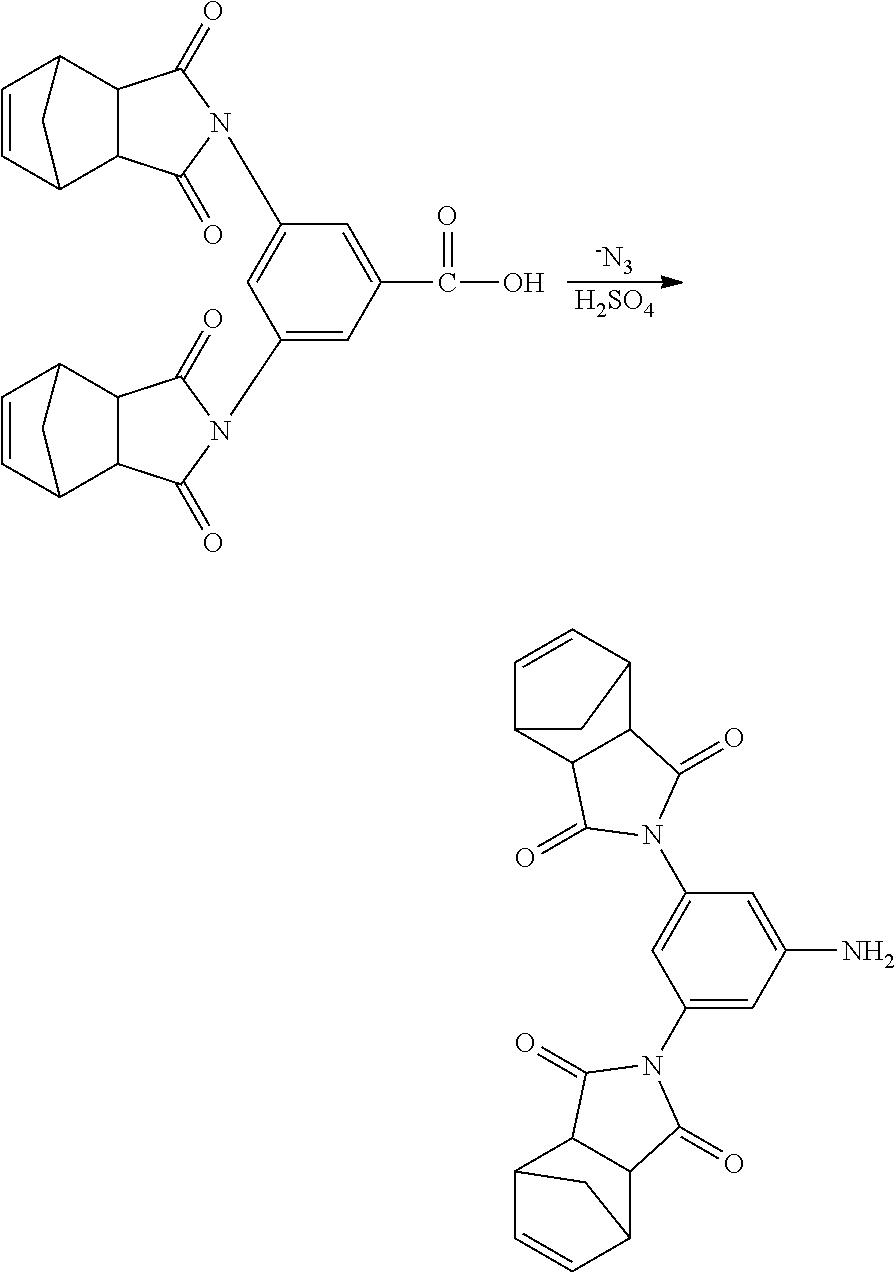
C1=CC2C3C(C1C2)C(=O)N(C1=CC(N2C(=O)C4C5C=CC(C4C2=O)C5)=CC(C(=O)O)=C1)C3=O.[-N3].[H2SO4].C1=C(N)C=C(N2C(=O)C3C4C=CC(C3C2=O)C4)C=C1N1C(=O)C2C3C=CC(C2C1=O)C3
